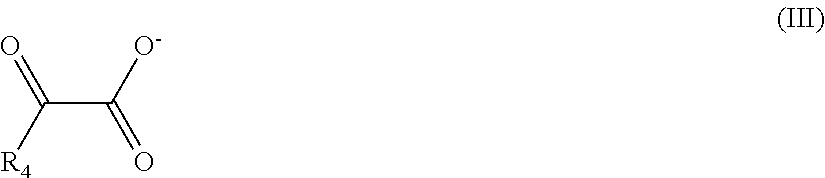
O=C(C(=O)[O-])[R4]
